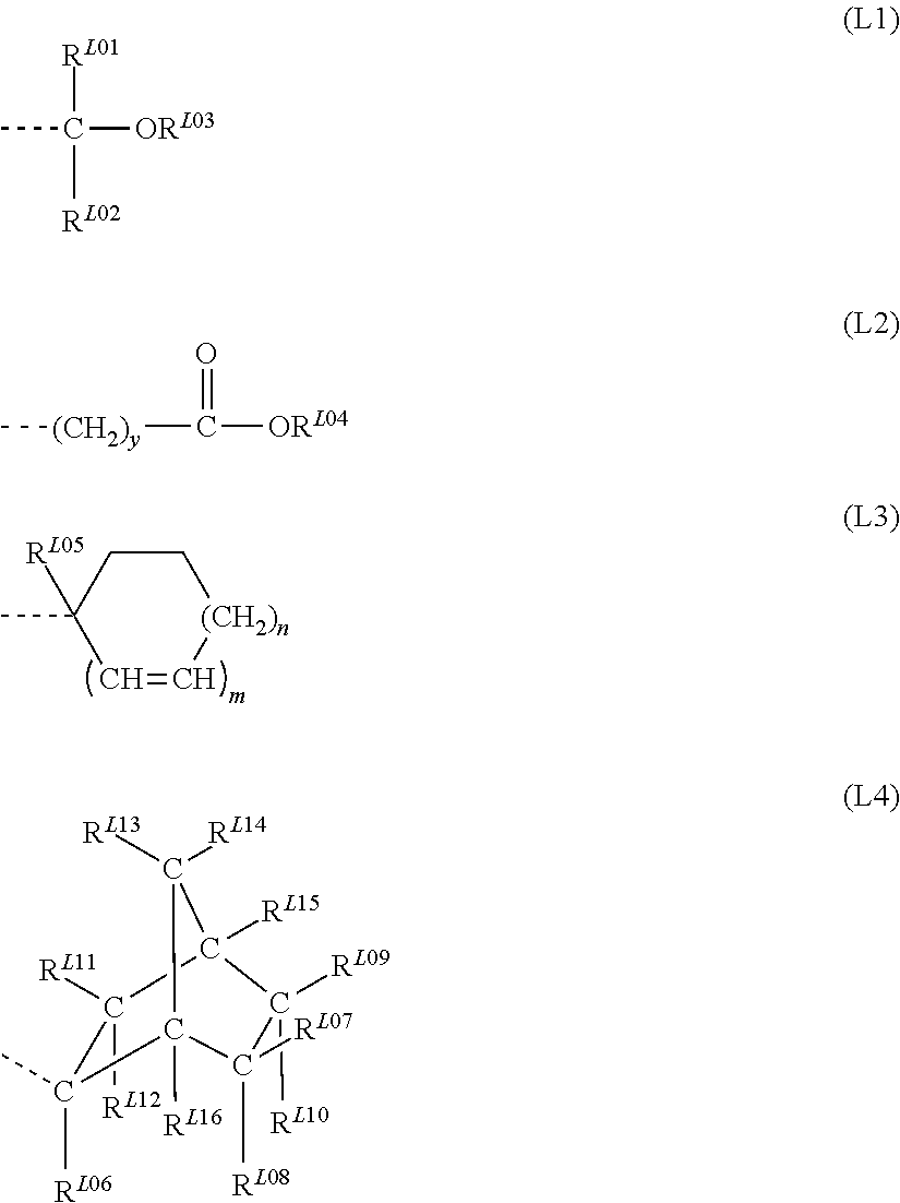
C1CC([RL05])(C)C=C[(CH2)n]1.C([RL01])([RL02])([ORL03])C.C(=O)([ORL04])[(CH2)y]C.C1([RL06])(C)C2([RL16])C([RL07])([RL08])C([RL09])([RL10])C([RL15])(C1([RL12])[RL11])C2([RL13])[RL14]
